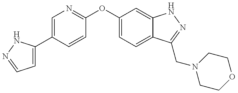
C1=C(C2=CN=C(OC3=CC=C4C(=C3)NN=C4CN3CCOCC3)C=C2)NN=C1
